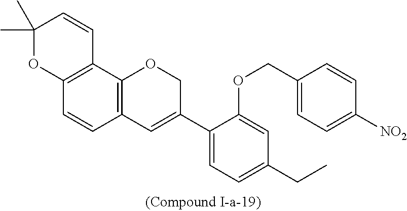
C12=C(C3=C(C=C1)C=C(C1=CC=C(CC)C=C1OCC1=CC=C([NO2])C=C1)CO3)C=CC(C)(C)O2
